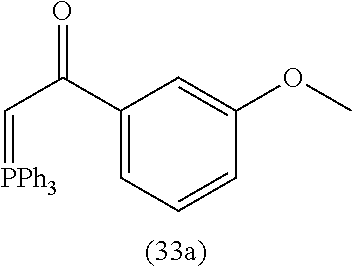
O=C(C1=CC=CC(OC)=C1)C=[PPh3]
